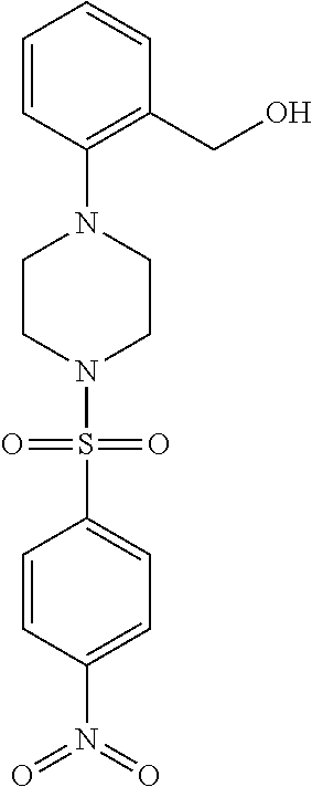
C1=CC(N(=O)=O)=CC=C1S(=O)(=O)N1CCN(C2=C(CO)C=CC=C2)CC1
